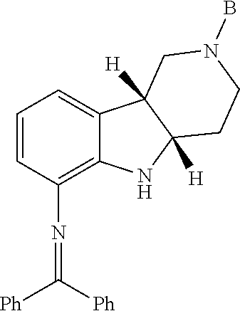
C1=CC(N=C([Ph])[Ph])=C2C(=C1)C1([H])C([H])(N2)CCN(B)C1
